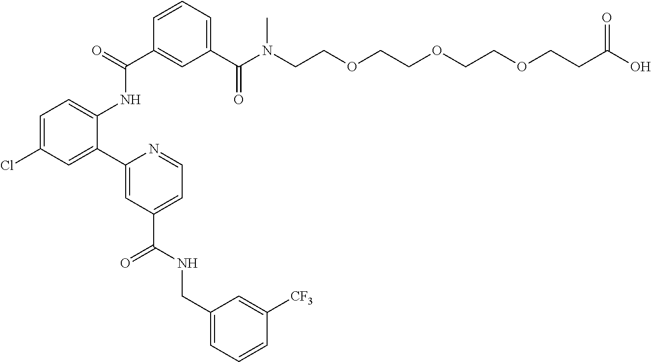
C(=O)(NC1=CC=C(Cl)C=C1C1=CC(C(NCC2=CC=CC([CF3])=C2)=O)=CC=N1)C1=CC(C(N(CCOCCOCCOCCC(O)=O)C)=O)=CC=C1
